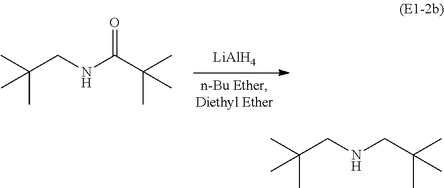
CC(CNC(C(C)(C)C)=O)(C)C.[LiAlH4].CC(CNCC(C)(C)C)(C)C
